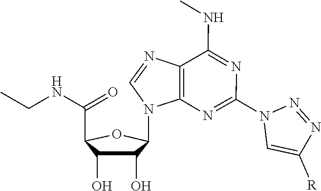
C1(O)C(O)C(C(NCC)=O)OC1N1C2=C(N=C1)C(NC)=NC(N1C=C([R])N=N1)=N2
